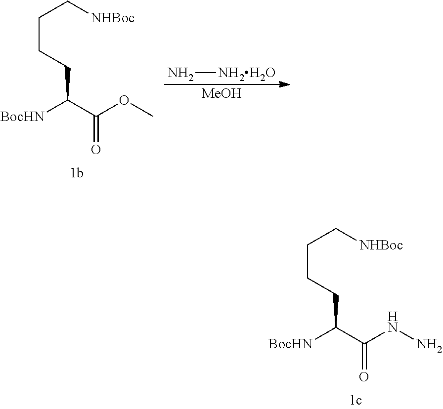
[NHBoc]CCCCC(C(OC)=O)[BocHN].[MeOH].N[NH2H2O].[NHBoc]CCCCC(C(NN)=O)[BocHN]
